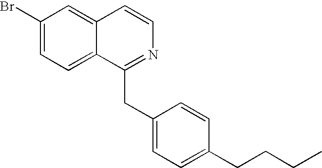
C1(Br)=CC=C2C(=C1)C=CN=C2CC1=CC=C(CCCC)C=C1
